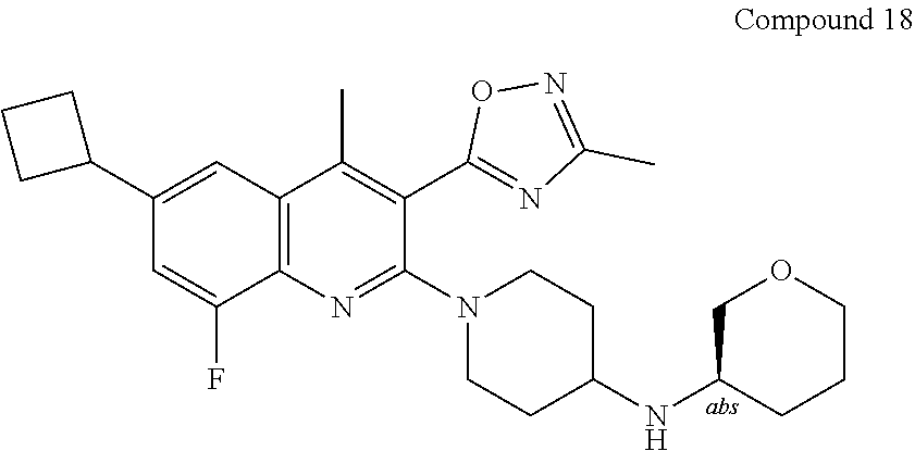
C12=C(N=C(N3CCC(NC4COCCC4)CC3)C(C3=NC(C)=NO3)=C1C)C(F)=CC(C1CCC1)=C2
